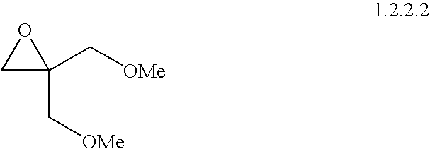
C1(C[OMe])(C[OMe])OC1
